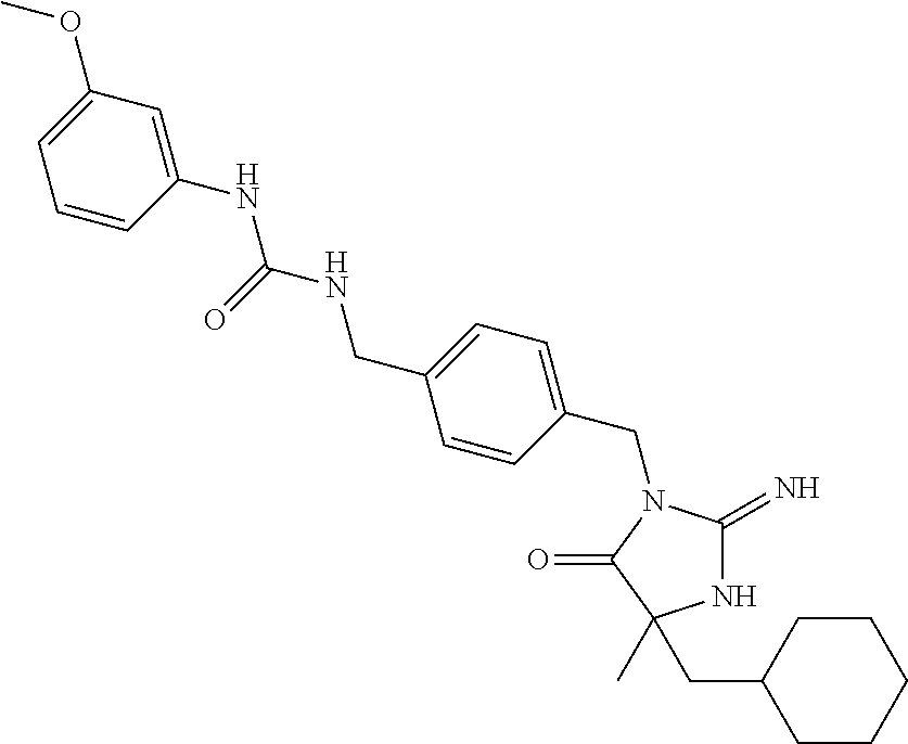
N1C(=N)N(CC2=CC=C(CNC(=O)NC3=CC(OC)=CC=C3)C=C2)C(=O)C1(C)CC1CCCCC1
